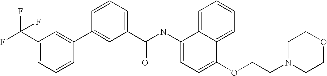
C1(C(F)(F)F)=CC=CC(C2=CC(C(NC3=CC=C(OCCN4CCOCC4)C4=CC=CC=C34)=O)=CC=C2)=C1
